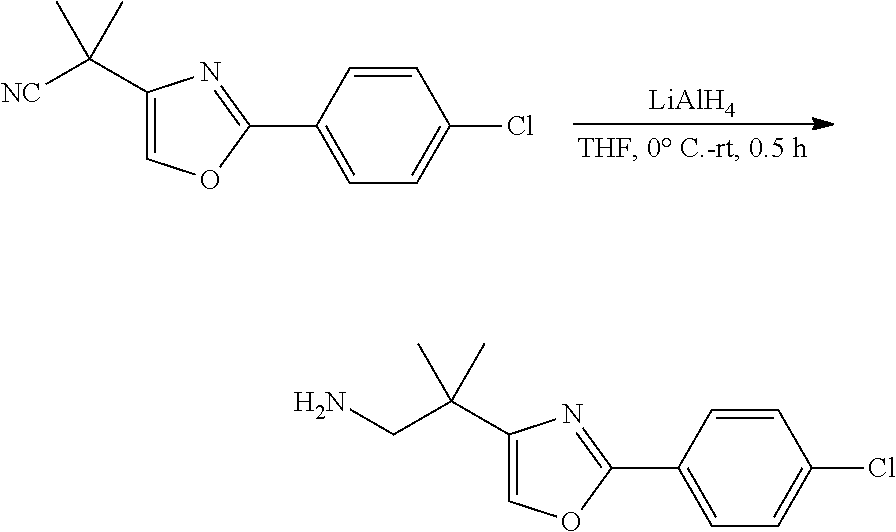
[LiAlH4].C1=C(C2=NC(C([NC])(C)C)=CO2)C=CC(Cl)=C1.C1=C(C2=NC(C(CN)(C)C)=CO2)C=CC(Cl)=C1
